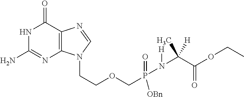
C1(N)=NC2=C(C(=O)N1)N=CN2CCOCP(=O)([OBn])N(C(C(OCC)=O)(C)[H])[H]
